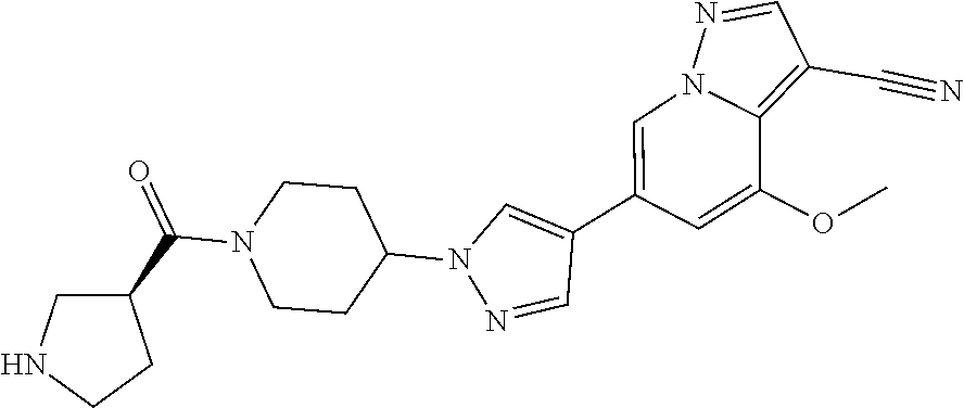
C1(C2=CN3C(=C(C#N)C=N3)C(OC)=C2)=CN(C2CCN(C(C3CNCC3)=O)CC2)N=C1
